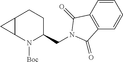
C12C(N([Boc])C(CN3C(=O)C4=C(C=CC=C4)C3=O)CC1)C2
